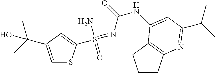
C1CC2=C(C1)C(NC(N=S(C1=CC(C(C)(C)O)=CS1)(N)=O)=O)=CC(C(C)C)=N2
